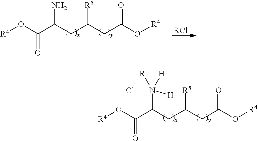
C(C(CC(CC(O[R4])=O)[R5])[N+]([H])(Cl)([H])[R])(O[R4])=O.C(C(CC(CC(O[R4])=O)[R5])N)(O[R4])=O.[RCl]
